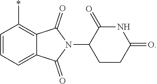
C1=CC=C2C(=C1*)C(=O)N(C1CCC(=O)NC1=O)C2=O
